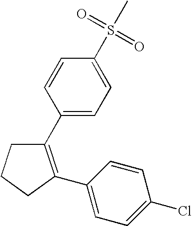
C1C(C2=CC=C(Cl)C=C2)=C(C2=CC=C(S(C)(=O)=O)C=C2)CC1
